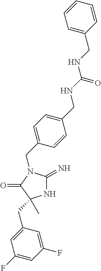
N1C(=N)N(CC2=CC=C(CNC(NCC3=CC=CC=C3)=O)C=C2)C(=O)C1(CC1=CC(F)=CC(F)=C1)C
